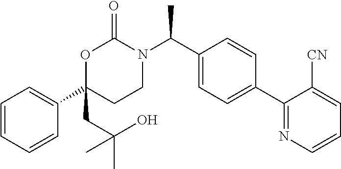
C1=CC=CC(C2(CC(O)(C)C)CCN(C(C3=CC=C(C4=NC=CC=C4[CN])C=C3)C)C(=O)O2)=C1
